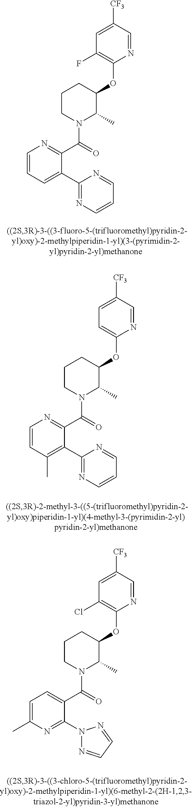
C1(OC2CCCN(C(C3=NC=CC=C3C3=NC=CC=N3)=O)C2C)=C(F)C=C([CF3])C=N1.C1(OC2CCCN(C(C3=NC=CC(C)=C3C3=NC=CC=N3)=O)C2C)=CC=C([CF3])C=N1.C1(OC2CCCN(C(C3=CC=C(C)N=C3N3N=CC=N3)=O)C2C)=C(Cl)C=C([CF3])C=N1
